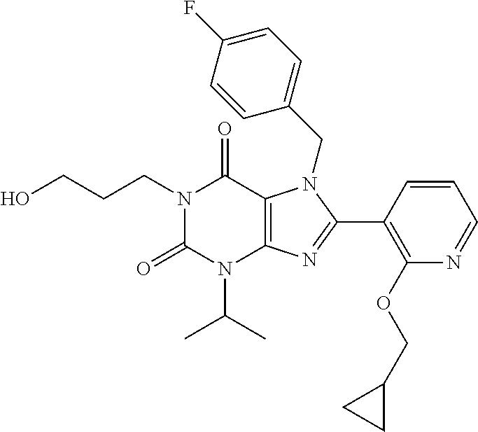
OCCCN1C(=O)N(C(C)C)C2=C(C1=O)N(CC1=CC=C(F)C=C1)C(C1=C(OCC3CC3)N=CC=C1)=N2
